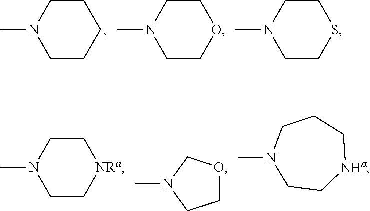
C1CCCCN1C.C1COCCN1C.C1CSCCN1C.C1C[NRa]CCN1C.C1OCN(C)C1.C1CN(C)CC[NHa]C1
